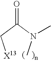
[X13]CC(N(C)C)=O
